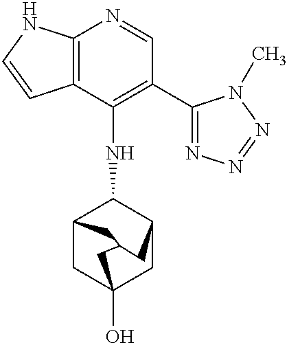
C12=C(C(NC3C4CC5(O)CC3CC(C5)C4)=C(C3=NN=NN3C)C=N1)C=CN2
